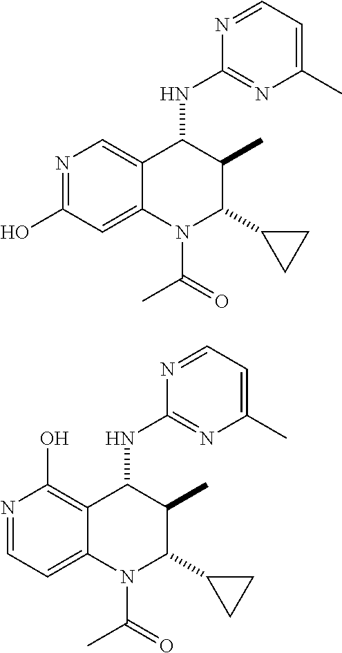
N1=C(O)C=C2C(=C1)C(NC1=NC(C)=CC=N1)C(C)C(C1CC1)N2C(=O)C.N1=CC=C2C(=C1O)C(NC1=NC(C)=CC=N1)C(C)C(C1CC1)N2C(=O)C
